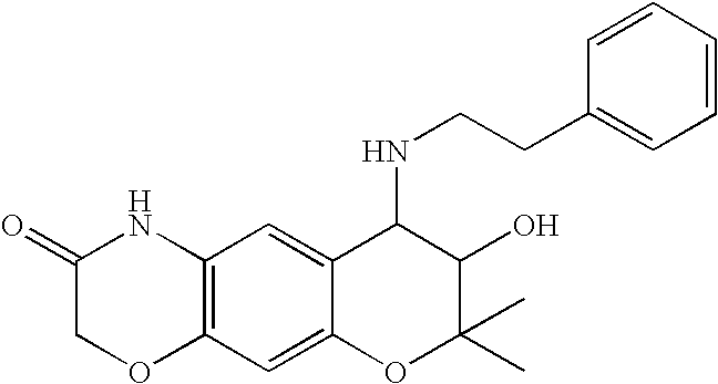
C12=C(C=C3C(=C1)C(NCCC1=CC=CC=C1)C(O)C(C)(C)O3)OCC(=O)N2
